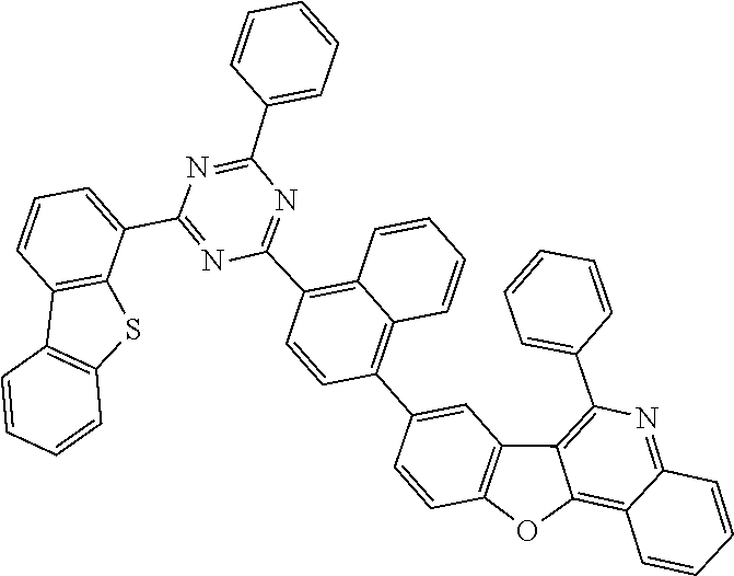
C1=CC=C(C2=NC(C3=CC=CC4=C3SC3=C4C=CC=C3)=NC(C3=C4C=CC=CC4=C(C4=CC5=C(C=C4)OC4=C6C(=NC(C7=CC=CC=C7)=C54)C=CC=C6)C=C3)=N2)C=C1
